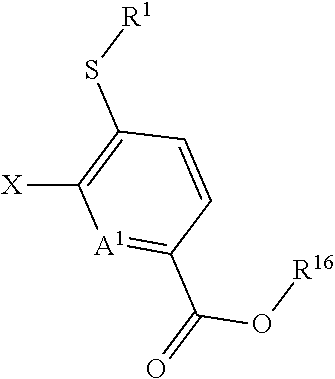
[A1]1=C(C(O[R16])=O)C=CC(S[R1])=C1[X]
